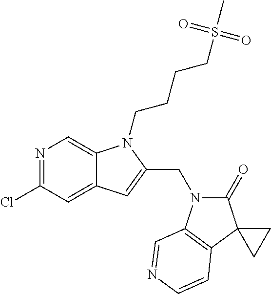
N1=C(Cl)C=C2C(=C1)N(CCCCS(C)(=O)=O)C(CN1C(=O)C3(C4=C1C=NC=C4)CC3)=C2
